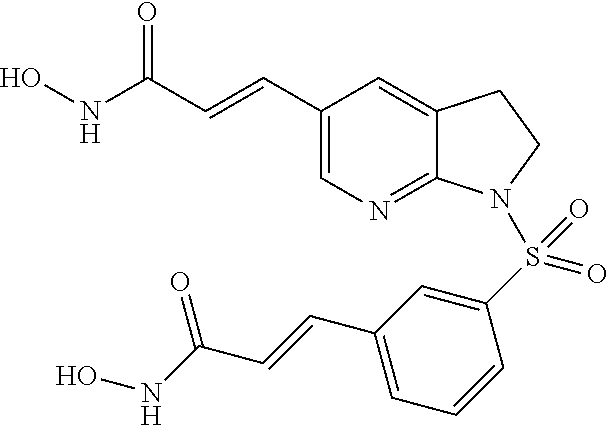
C1(C=CC(NO)=O)=CN=C2C(=C1)CCN2S(C1=CC(C=CC(NO)=O)=CC=C1)(=O)=O
